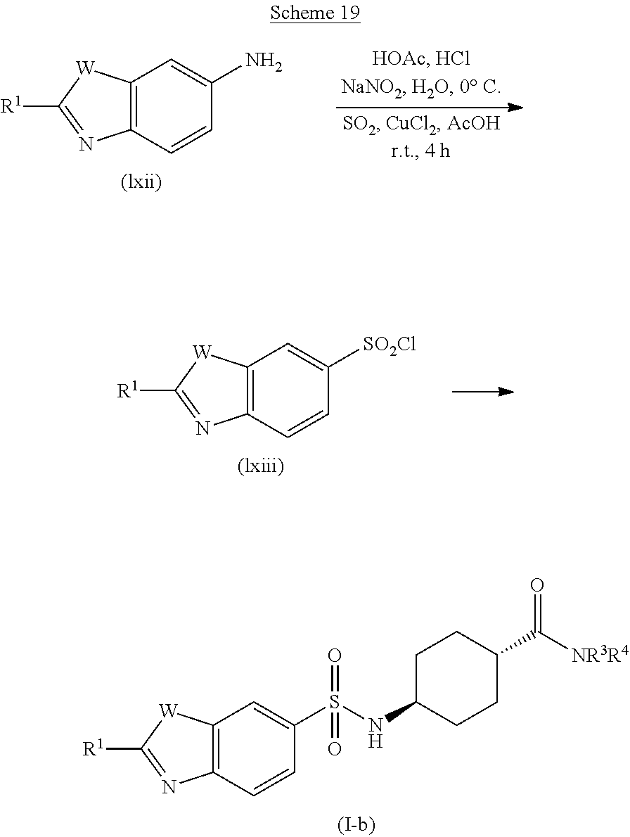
C12=C(C=CC(S(NC3CCC(C([NR3R4])=O)CC3)(=O)=O)=C1)N=C([R1])[W]2.C12=C(C=CC(N)=C1)N=C([R1])[W]2.C12=C(C=CC([SO2Cl])=C1)N=C([R1])[W]2
